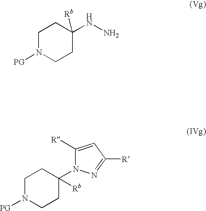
C1N([PG])CCC(NN)([Rb])C1.C1N([PG])CCC([Rb])(N2C([R])=CC([R])=N2)C1
